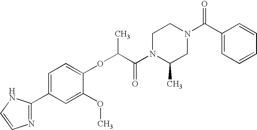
C1(OC(C(N2C(C)CN(C(C3=CC=CC=C3)=O)CC2)=O)C)=CC=C(C2=NC=CN2)C=C1OC
